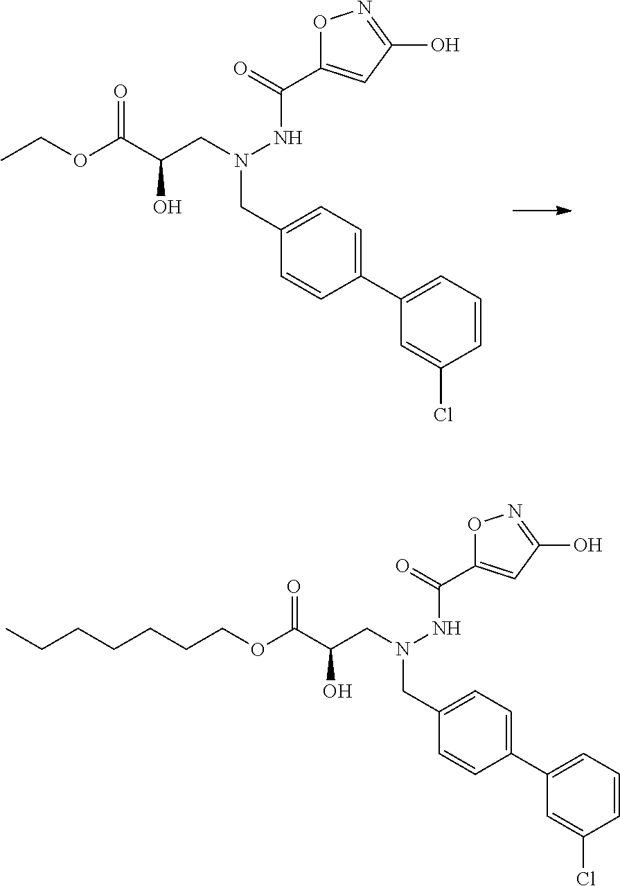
C1=C(Cl)C=CC=C1C1=CC=C(CN(CC(C(OCC)=O)O)NC(C2=CC(O)=NO2)=O)C=C1.C1=C(Cl)C=CC=C1C1=CC=C(CN(CC(C(OCCCCCCC)=O)O)NC(C2=CC(O)=NO2)=O)C=C1
